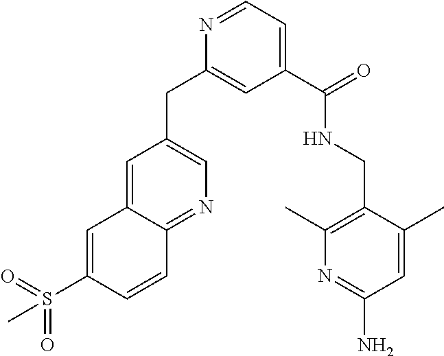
C1=CC2=NC=C(CC3=CC(C(=O)NCC4=C(C)N=C(N)C=C4C)=CC=N3)C=C2C=C1S(C)(=O)=O
